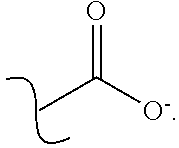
[O-]C(C)=O
